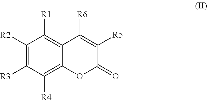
C1([R2])=C([R3])C([R4])=C2C(=C1[R1])C([R6])=C([R5])C(=O)O2
